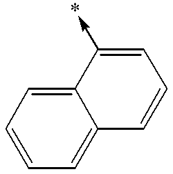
C1=CC=C2C(=C1)C=CC=C2->*
